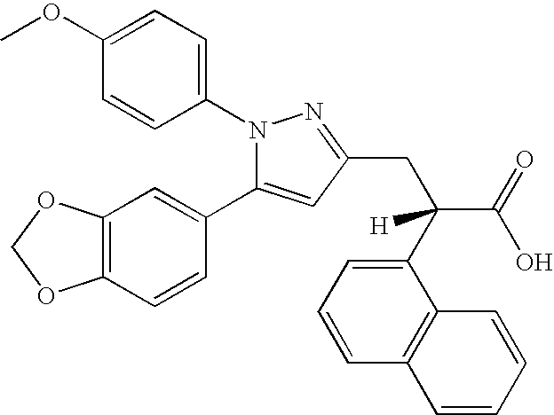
COC1=CC=C(N2C(C3=CC4=C(C=C3)OCO4)=CC(CC(C(=O)O)(C3=CC=CC4=C3C=CC=C4)[H])=N2)C=C1
